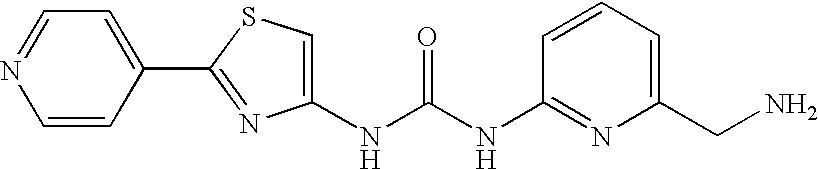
N(C(NC1=NC(CN)=CC=C1)=O)C1=CSC(C2=CC=NC=C2)=N1
